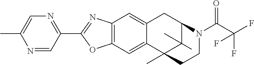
C1=C(C)N=CC(C2=NC3=C(O2)C=C2C(=C3)CC3C(C)(C)C2(C)CCN3C(C(F)(F)F)=O)=N1
